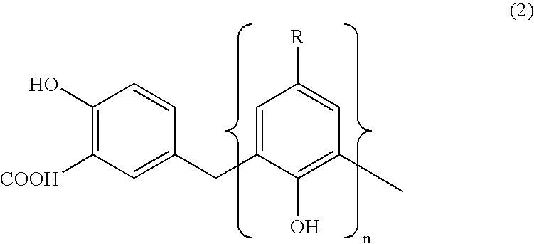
C1(O)=C([COOH])C=C(CC2=CC([R])=CC(C)=C2O)C=C1
